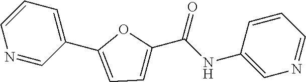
C1=CN=CC(C2=CC=C(C(NC3=CN=CC=C3)=O)O2)=C1
